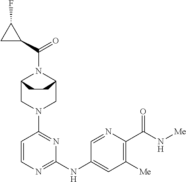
C12CN(C3=NC(NC4=CC([Me])=C(C(N[Me])=O)N=C4)=NC=C3)CC(N1C(=O)C1C(F)C1)CC2
